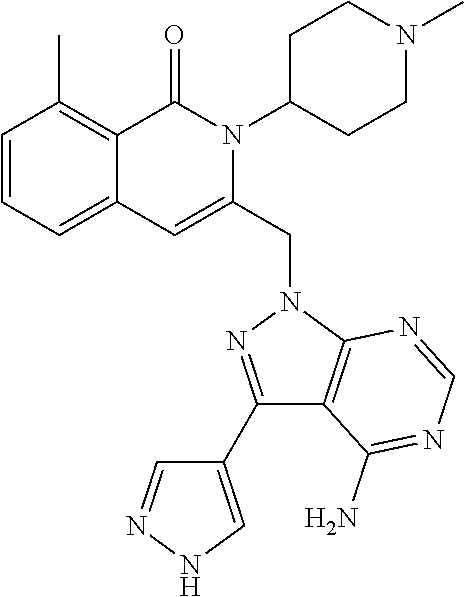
C1=CC=C2C(=C1C)C(=O)N(C1CCN(C)CC1)C(CN1N=C(C3=CNN=C3)C3=C1N=CN=C3N)=C2
